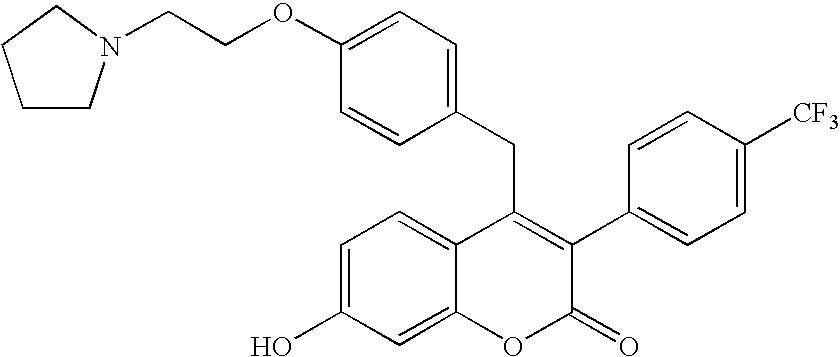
C1(OCCN2CCCC2)=CC=C(CC2=C(C3=CC=C([CF3])C=C3)C(=O)OC3=CC(O)=CC=C23)C=C1
